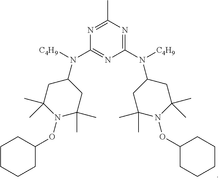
C1(N(C2CC(C)(C)N(OC3CCCCC3)C(C)(C)C2)[C4H9])=NC(C)=NC(N(C2CC(C)(C)N(OC3CCCCC3)C(C)(C)C2)[C4H9])=N1
